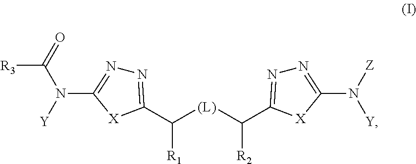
[R3]C(=O)N([Y])C1=NN=C(C([(L)]C([R2])C2=NN=C(N([Z])[Y])[X]2)[R1])[X]1
